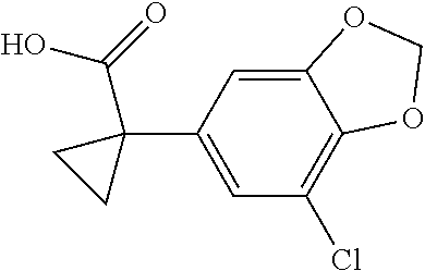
C12=CC(C3(C(O)=O)CC3)=CC(Cl)=C1OCO2
